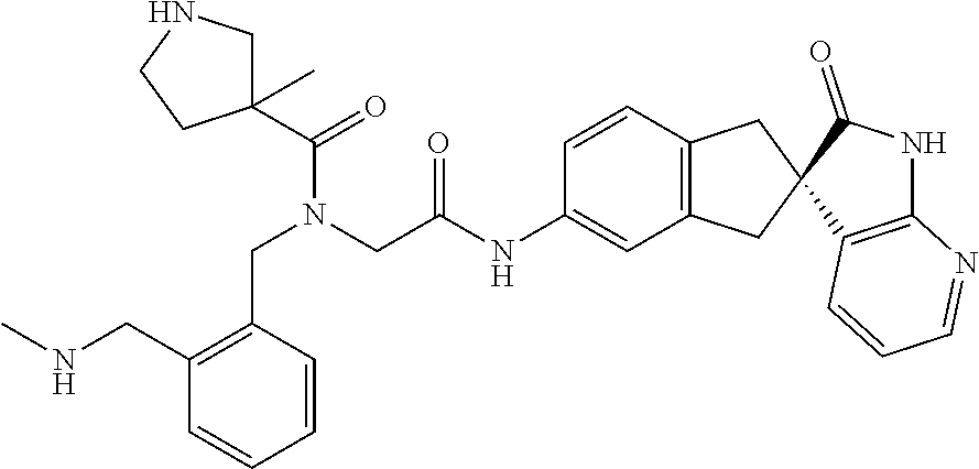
C1=CC(CN(C(C2(C)CNCC2)=O)CC(NC2=CC3=C(C=C2)CC2(C3)C3=C(NC2=O)N=CC=C3)=O)=C(CNC)C=C1
